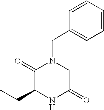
C1=CC(CN2C(=O)C(CC)NC(=O)C2)=CC=C1
